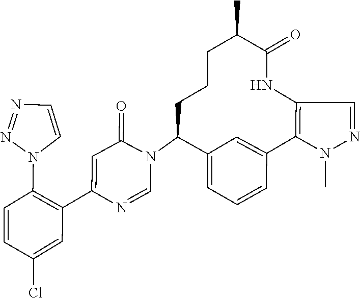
C1=NC(C2=C(N3C=CN=N3)C=CC(Cl)=C2)=CC(=O)N1C1C2=CC=CC(=C2)C2=C(NC(=O)C(C)CCC1)C=NN2C
